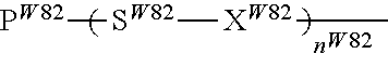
[PW82][SW82][XW82]C
